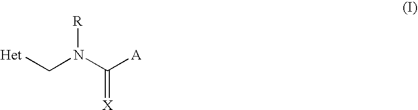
[Het]CN(C([A])=[X])[R]
